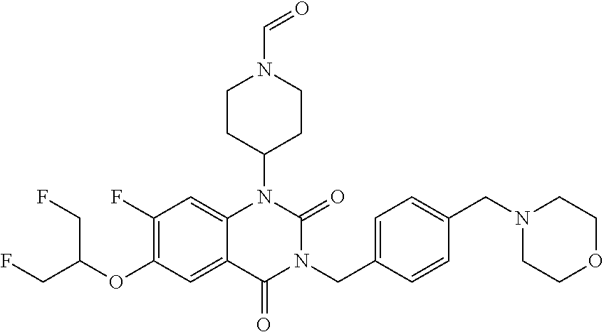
C1(F)=C(OC(CF)CF)C=C2C(=C1)N(C1CCN(C=O)CC1)C(=O)N(CC1=CC=C(CN3CCOCC3)C=C1)C2=O
